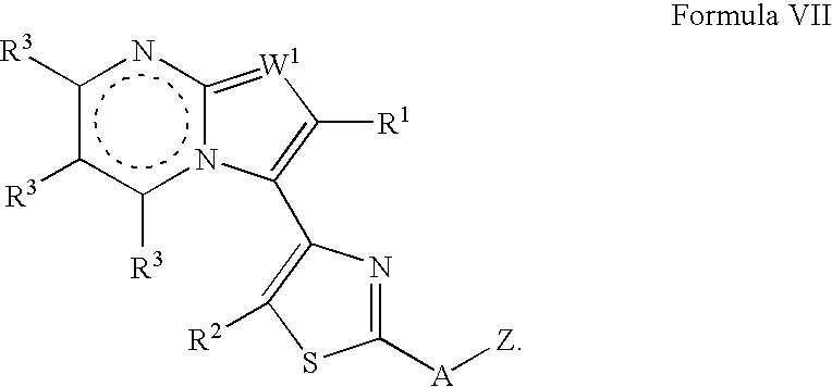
c1([R3])c([R3])c([R3])n2c(n1)=[W1]C([R1])=C2C1=C([R2])SC([A][Z])=N1
